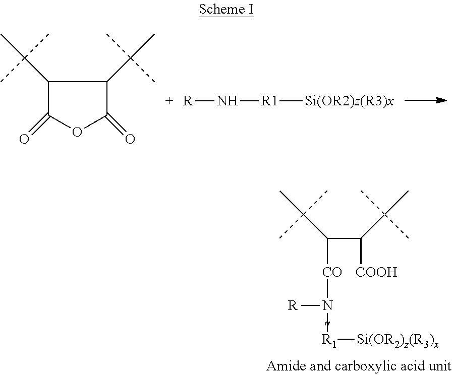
C1(C(C)(C)C)C(=O)OC(=O)C1C(C)(C)C.[R]N[R1][Si(OR2)z(R3)x].N([R1][Si(OR2)z(R3)x])([R])[CO]C(C([COOH])C(C)(C)C)C(C)(C)C
